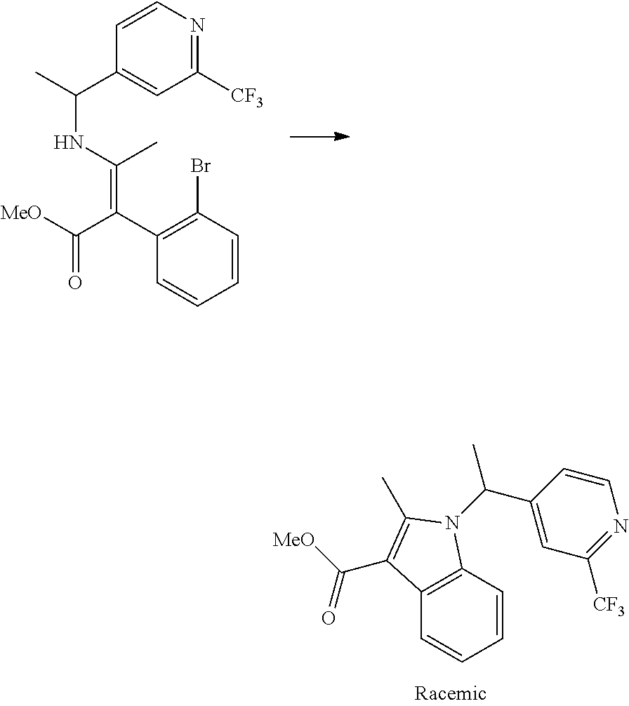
C1=CC(Br)=C(C(C([MeO])=O)=C(NC(C)C2=CC([CF3])=NC=C2)C)C=C1.C1=CC2=C(C=C1)C(C([MeO])=O)=C(C)N2C(C1=CC([CF3])=NC=C1)C
